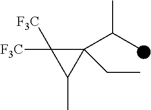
C1(C(C)C)(CC)C([F3C])([F3C])C1C
